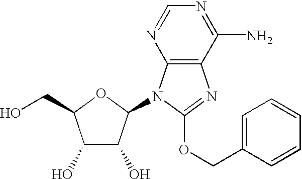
C1(O)C(O)C(N2C3=C(N=C2OCC2=CC=CC=C2)C(N)=NC=N3)OC1CO
